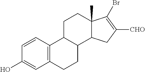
C1=CC2=C(C=C1O)CCC1C2CCC2(C)C1CC([CHO])=C2Br
